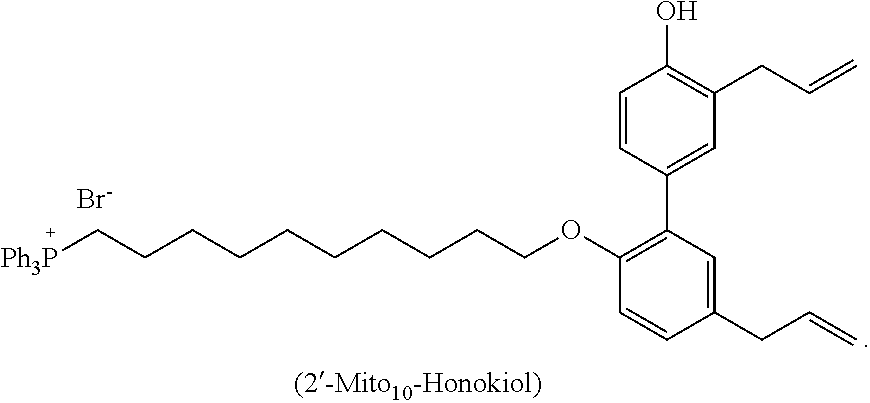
[Br-].[Ph3P]CCCCCCCCCCOC1=C(C2=CC(CC=C)=C(O)C=C2)C=C(CC=C)C=C1
